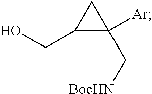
C1([Ar])(C[BocHN])C(CO)C1
